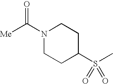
C1C(S(C)(=O)=O)CCN(C(=O)[Me])C1
